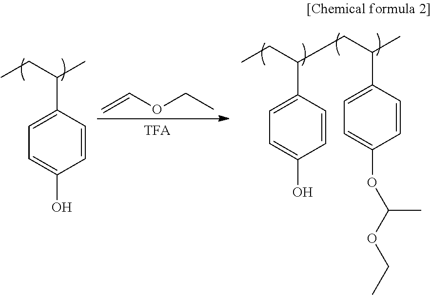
CCC(C)C1=CC=C(O)C=C1.C=COCC.CCC(CC(C)C1=CC=C(OC(OCC)C)C=C1)C1=CC=C(O)C=C1
